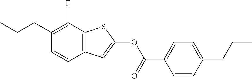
C1(CCC)=C(F)C2=C(C=C1)C=C(OC(C1=CC=C(CCC)C=C1)=O)S2
